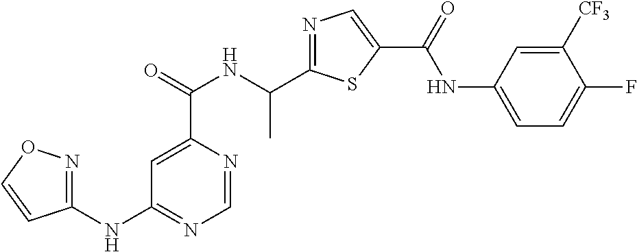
C1=NC(C(=O)NC(C2=NC=C(C(=O)NC3=CC=C(F)C([CF3])=C3)S2)C)=CC(NC2=NOC=C2)=N1
